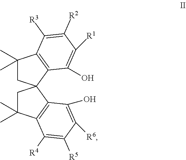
C1(C)(C)CC2(C3=C1C([R3])=C([R2])C([R1])=C3O)CC(C)(C)C1=C2C(O)=C([R6])C([R5])=C1[R4]
